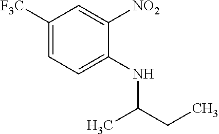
C1([F3C])=CC=C(NC(CC)C)C([NO2])=C1
